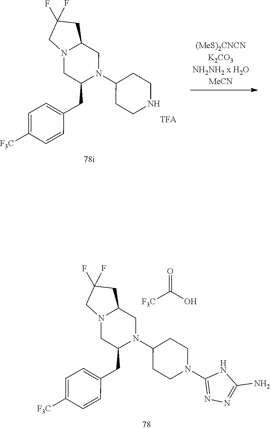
C1N2C(CC1(F)F)CN(C1CCN(C3=NN=C(N)N3)CC1)C(CC1=CC=C([F3C])C=C1)C2.[F3C]C(O)=O.C1N2C(CC1(F)F)CN(C1CCNCC1)C(CC1=CC=C([F3C])C=C1)C2
